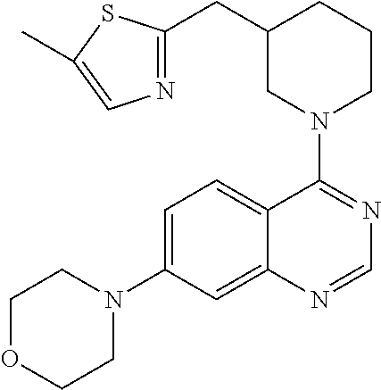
C1OCCN(C2=CC=C3C(=C2)N=CN=C3N2CCCC(CC3=NC=C(C)S3)C2)C1
